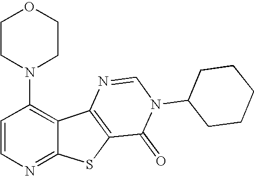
C1(N2CCOCC2)=C2C(=NC=C1)SC1=C2N=CN(C2CCCCC2)C1=O
